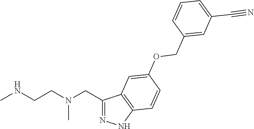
C1(CN(CCNC)C)=NNC2=C1C=C(OCC1=CC(C#N)=CC=C1)C=C2
